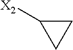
C1C([X2])C1
